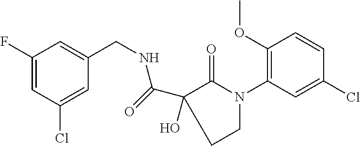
C1(F)=CC(Cl)=CC(CNC(=O)C2(O)C(=O)N(C3=C(OC)C=CC(Cl)=C3)CC2)=C1
